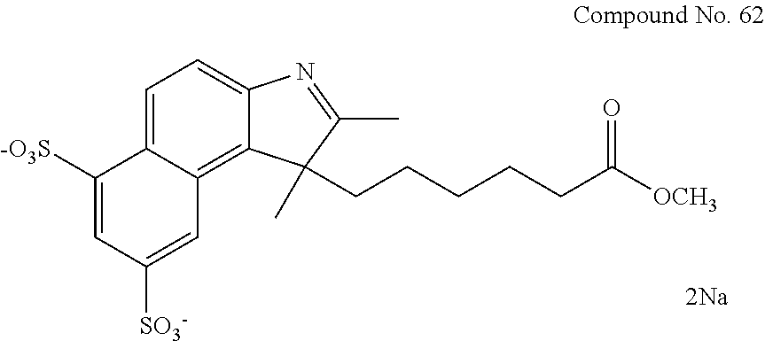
C1([-O3S])=CC([SO3-])=CC2=C3C(=CC=C12)N=C(C)C3(C)CCCCCC([OCH3])=O
